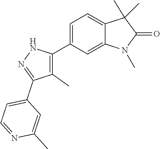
C1(C2=C(C)C(C3=CC=NC(C)=C3)=NN2)=CC=C2C(=C1)N(C)C(=O)C2(C)C
